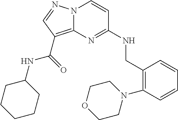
C1=CC(N2CCOCC2)=C(CNC2=NC3=C(C(NC4CCCCC4)=O)C=NN3C=C2)C=C1
